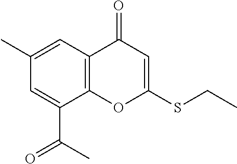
C1(C)=CC2=C(OC(SCC)=CC2=O)C(C(C)=O)=C1
